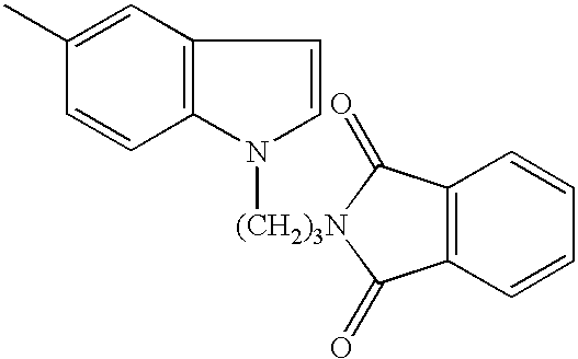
C12=C(C=C(C)C=C1)C=CN2[(CH2)3N]1C(=O)C2=C(C1=O)C=CC=C2
